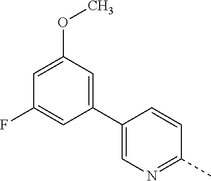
C1=C(OC)C=C(C2=CN=C(C)C=C2)C=C1F
